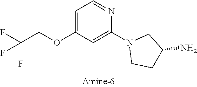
C1=C(OCC(F)(F)F)C=C(N2CCC(N)C2)N=C1
